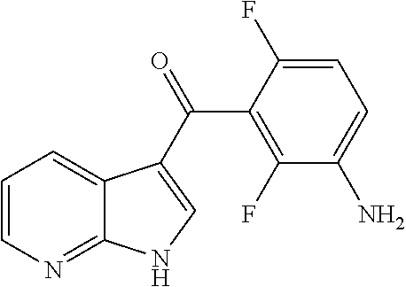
C1=CN=C2C(=C1)C(C(C1=C(F)C(N)=CC=C1F)=O)=CN2
